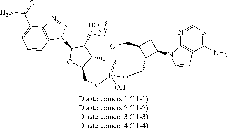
N1=NN(C2C3C(F)C(O2)COP(=S)(O)OCC2C(CC2N2C4=C(C(N)=NC=N4)N=C2)COP(=S)(O)O3)C2=C1C(C(=O)N)=CC=C2
